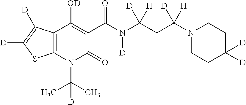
C12=C(N(C(C)(C)[D])C(=O)C(C(N(C(CC(N3CCC([D])([D])CC3)([H])[D])([H])[D])[D])=O)=C1[OD])SC([D])=C2[D]
